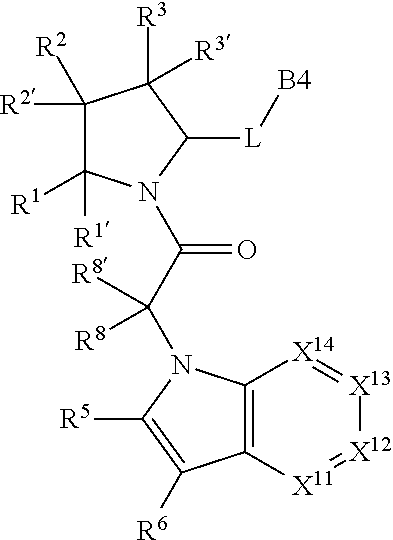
C1([R2])([R2])C([R1])([R1])N(C(C(N2C3=C([X11]=[X12][X13]=[X14]3)C([R6])=C2[R5])([R8])[R8])=O)C([L][B4])C1([R3])[R3]
